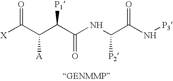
[X]C(C(C(C(NC(C(N[P3])=O)[P2])=O)[P1])[A])=O
